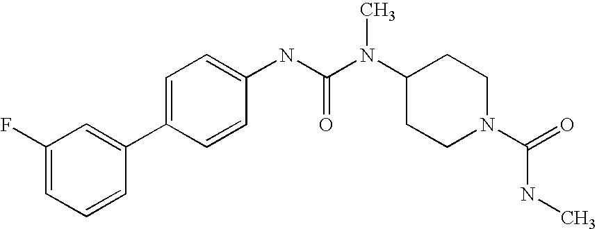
C1(F)=CC=CC(C2=CC=C(NC(N(C3CCN(C(NC)=O)CC3)C)=O)C=C2)=C1
